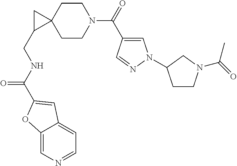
C12(CCN(C(=O)C3=CN(C4CCN(C(=O)C)C4)N=C3)CC1)CC2CNC(=O)C1=CC2=CC=NC=C2O1
